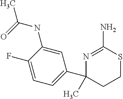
C1(NC(C)=O)=CC(C2(C)CCSC(N)=N2)=CC=C1F
